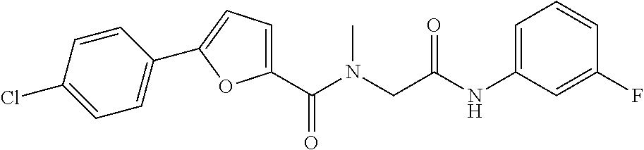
C1(C(N(CC(NC2=CC=CC(F)=C2)=O)C)=O)=CC=C(C2=CC=C(Cl)C=C2)O1
